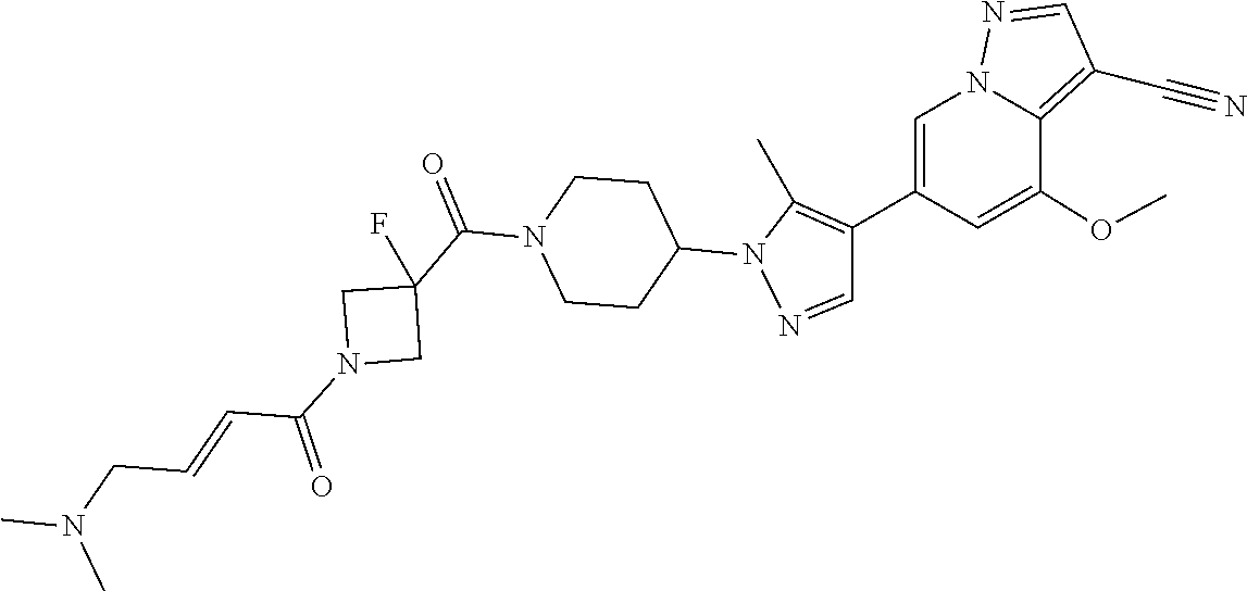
C1(C2=C(C)N(C3CCN(C(C4(F)CN(C(C=CCN(C)C)=O)C4)=O)CC3)N=C2)=CN2C(=C(C#N)C=N2)C(OC)=C1
